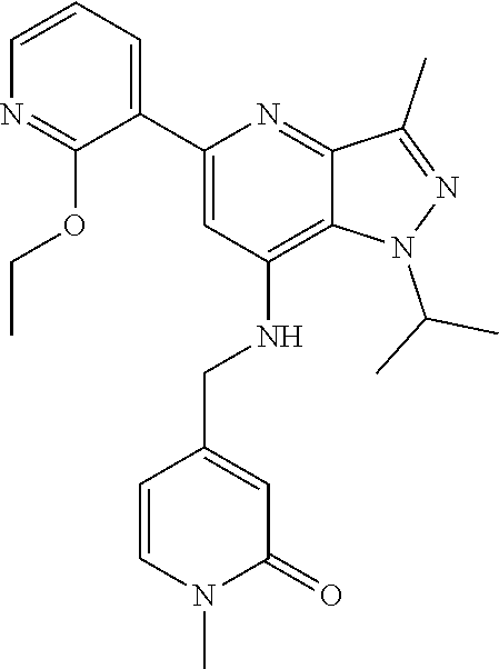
O(CC)C1=NC=CC=C1C1=CC(NCC2=CC(=O)N(C)C=C2)=C2C(=N1)C(C)=NN2C(C)C
